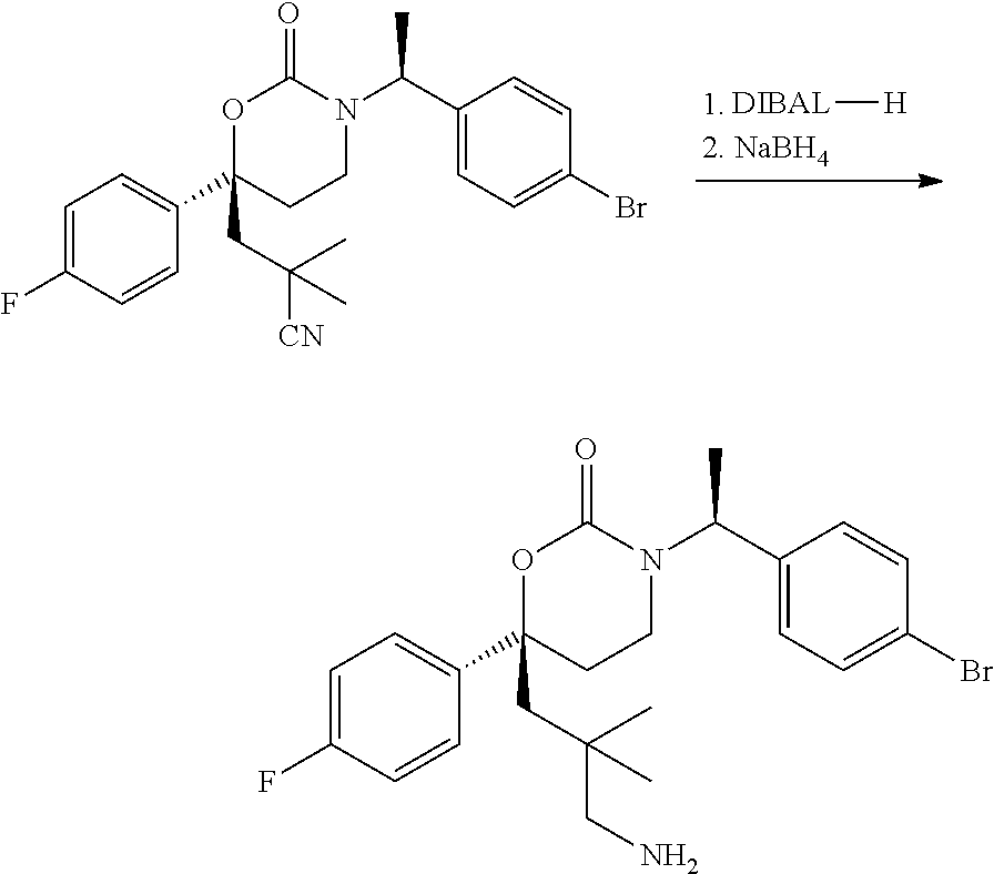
C1=C(F)C=CC(C2(CC([CN])(C)C)CCN(C(C3=CC=C(Br)C=C3)C)C(=O)O2)=C1.[DIBAL][H].C1=C(F)C=CC(C2(CC(CN)(C)C)CCN(C(C3=CC=C(Br)C=C3)C)C(=O)O2)=C1
